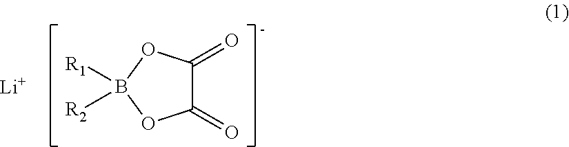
C1(=O)C(=O)OB([R1])([R2])O1.[Li]
